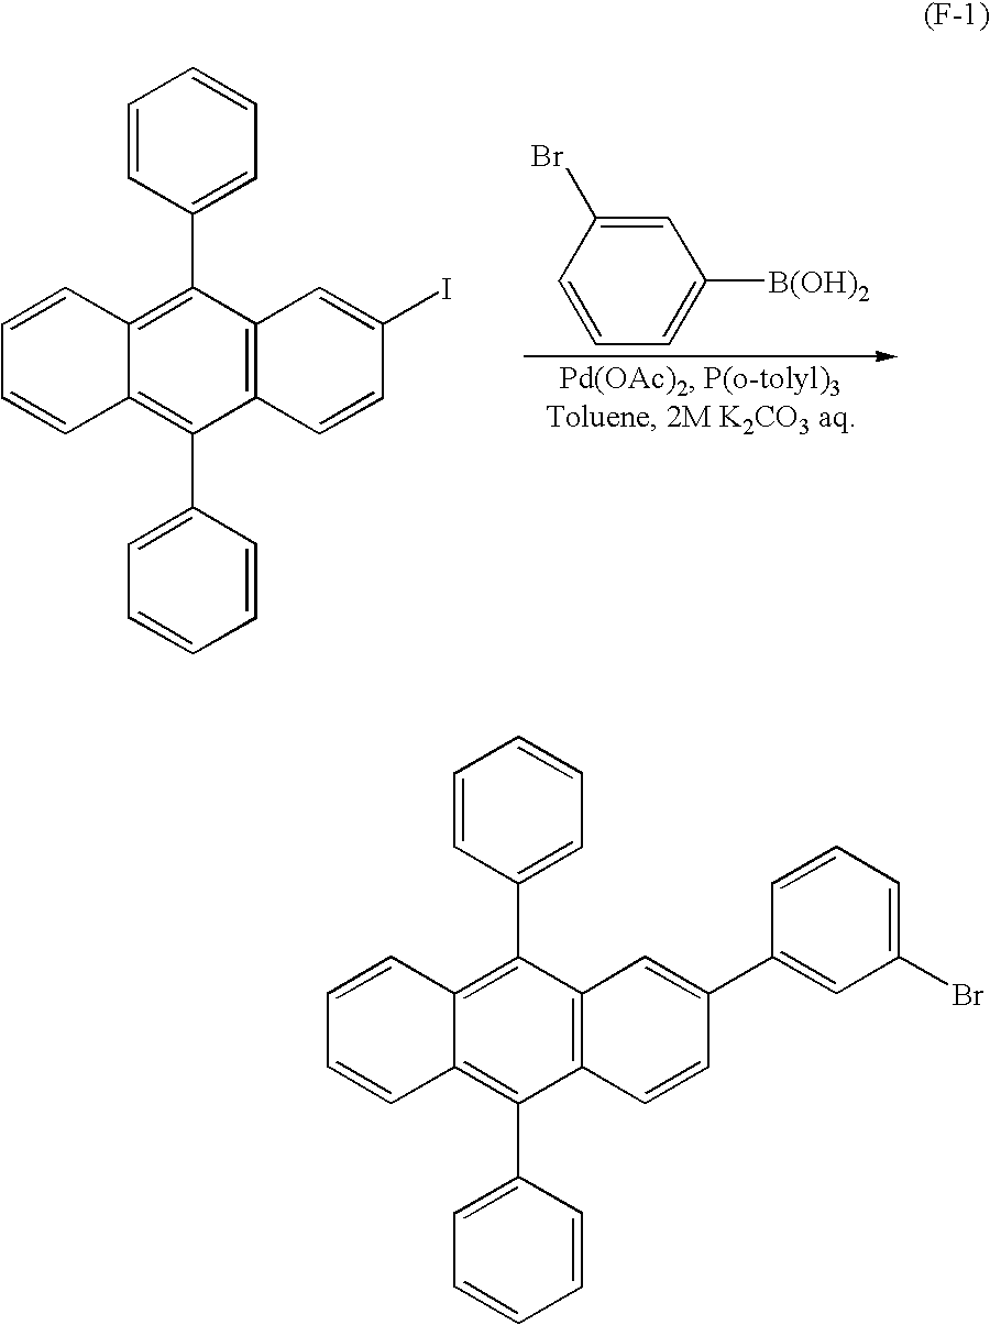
C1(C2=CC=CC=C2)=C2C(=C(C3=CC=CC=C3)C3=C1C=C(I)C=C3)C=CC=C2.C1=C(Br)C=CC=C1[B(OH)2].C1(C2=CC=CC=C2)=C2C(=C(C3=CC=CC=C3)C3=C1C=C(C1=CC(Br)=CC=C1)C=C3)C=CC=C2
